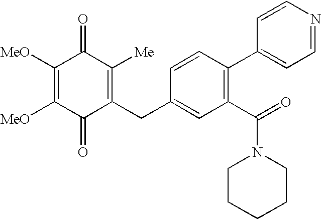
C1(=O)C(CC2=CC(C(N3CCCCC3)=O)=C(C3=CC=NC=C3)C=C2)=C([Me])C(=O)C([MeO])=C1[MeO]
